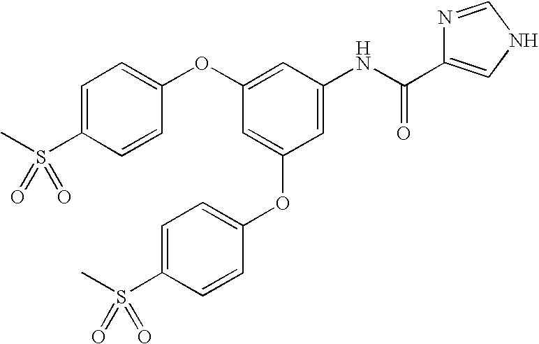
C1=C(S(C)(=O)=O)C=CC(OC2=CC(NC(C3=CNC=N3)=O)=CC(OC3=CC=C(S(C)(=O)=O)C=C3)=C2)=C1
